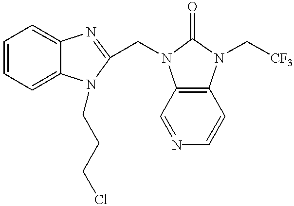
C1=CC=C2C(=C1)N=C(CN1C3=C(N(C[CF3])C1=O)C=CN=C3)N2CCCCl
